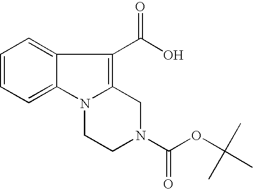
C12=CC=CC=C1N1C(=C2C(O)=O)CN(C(OC(C)(C)C)=O)CC1
